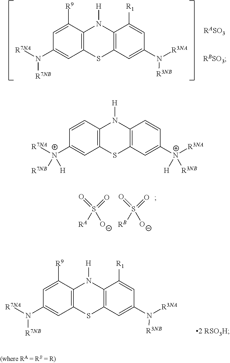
C12=C(C=CC([N+]([R7NA])([R7NB])[H])=C1)N([H])C1=C(S2)C=C([N+]([R3NA])([H])[R3NB])C=C1.C12=C(C([R9])=CC(N([R7NA])[R7NB])=C1)N([H])C1=C(S2)C=C(N([R3NA])[R3NB])C=C1[R1].[RBSO3].O=S(=O)([RA])[O-].O=S(=O)([RB])[O-].C12=C(C([R9])=CC(N([R7NA])[R7NB])=C1)N([H])C1=C(S2)C=C(N([R3NA])[R3NB])C=C1[R1]
